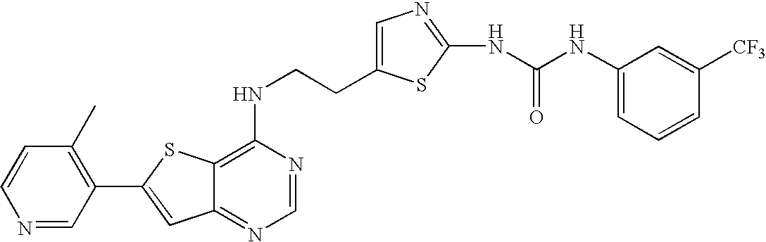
C12=NC=NC(NCCC3=CN=C(NC(NC4=CC=CC([CF3])=C4)=O)S3)=C1SC(C1=C(C)C=CN=C1)=C2
